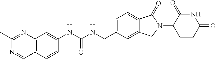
C12=C(C=CC(NC(NCC3=CC=C4C(=C3)CN(C3CCC(=O)NC3=O)C4=O)=O)=C1)C=NC(C)=N2
